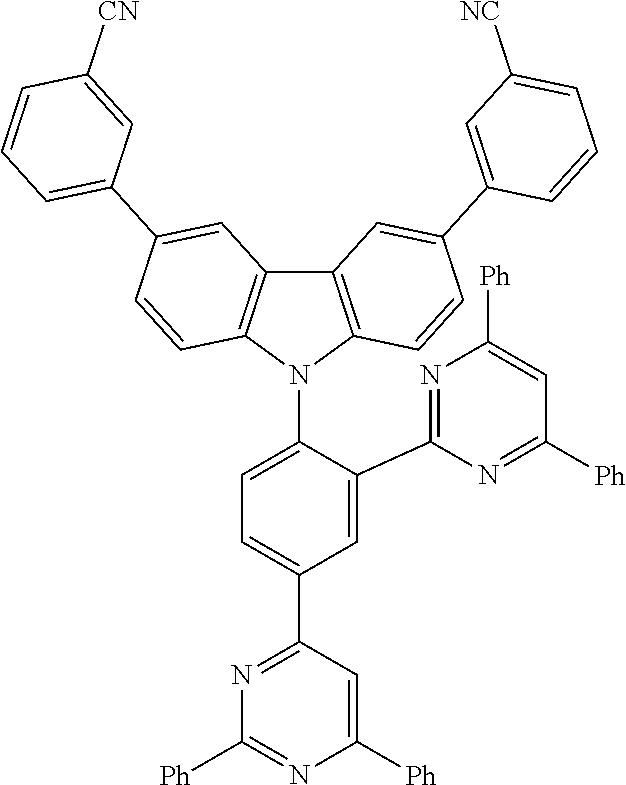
C1=C(C2=NC([Ph])=CC([Ph])=N2)C(N2C3=C(C4=C2C=CC(C2=CC=CC([CN])=C2)=C4)C=C(C2=CC([NC])=CC=C2)C=C3)=CC=C1C1=NC([Ph])=NC([Ph])=C1
